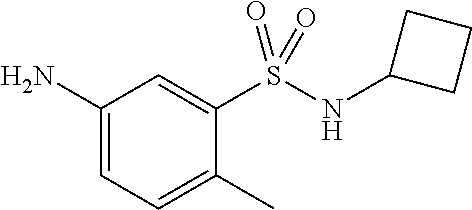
NC1=CC=C(C)C(S(NC2CCC2)(=O)=O)=C1
